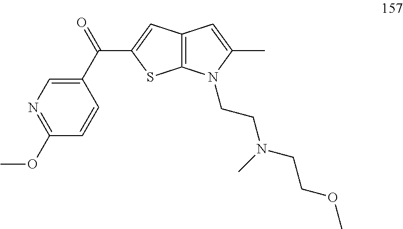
N1=C(OC)C=CC(C(=O)C2=CC3=C(S2)N(CCN(CCOC)C)C(C)=C3)=C1
